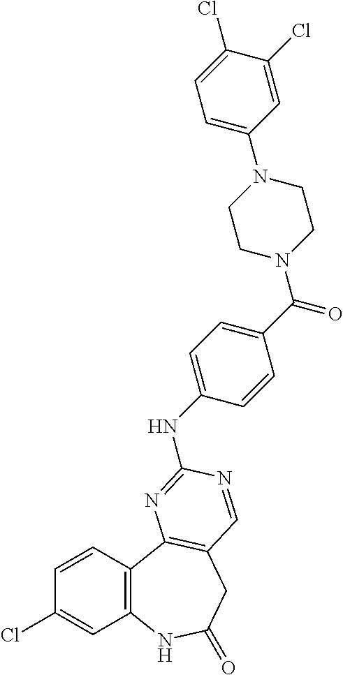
C1(Cl)=CC2=C(C=C1)C1=C(CC(=O)N2)C=NC(NC2=CC=C(C(=O)N3CCN(C4=CC=C(Cl)C(Cl)=C4)CC3)C=C2)=N1
